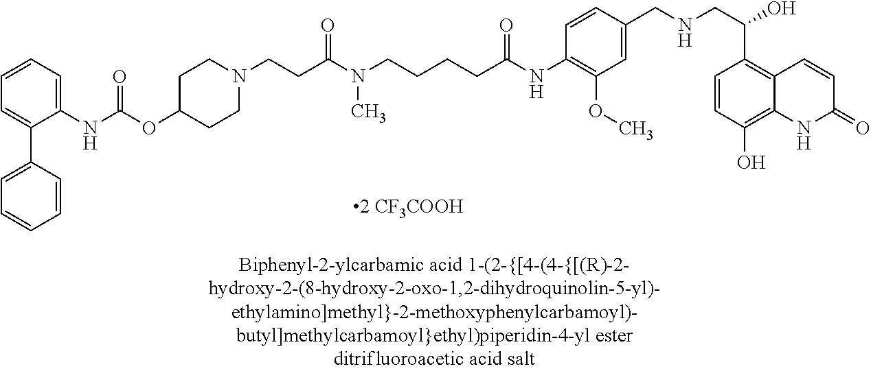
N(C)(CCCCC(NC1=C(OC)C=C(CNCC(C2=C3C(=C(O)C=C2)NC(=O)C=C3)O)C=C1)=O)C(CCN1CCC(OC(NC2=CC=CC=C2C2=CC=CC=C2)=O)CC1)=O
